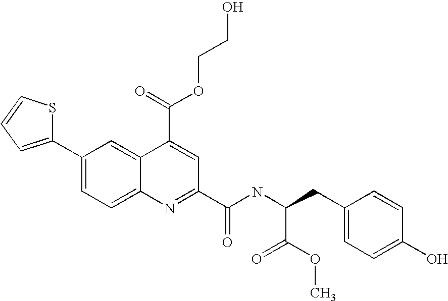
C1(C2=CC=C3C(=C2)C(C(=O)OCCO)=CC(C(NC(CC2=CC=C(O)C=C2)C(=O)OC)=O)=N3)=CC=CS1
